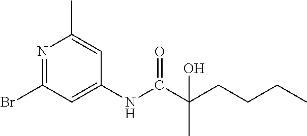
N1=C(Br)C=C(NC(C(CCCC)(C)O)=O)C=C1C
